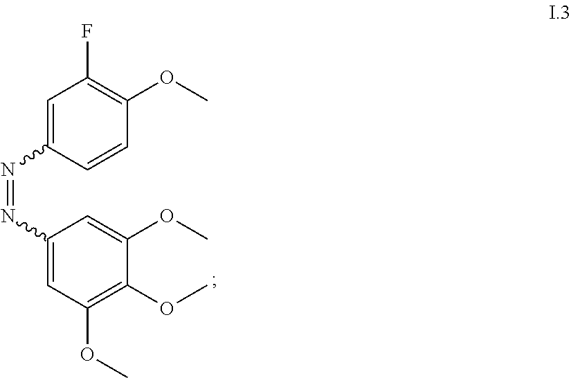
C1=C(N=NC2=CC(OC)=C(OC)C(OC)=C2)C=CC(OC)=C1F
